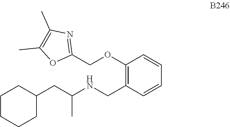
O1C(C)=C(C)N=C1COC1=C(CNC(CC2CCCCC2)C)C=CC=C1
